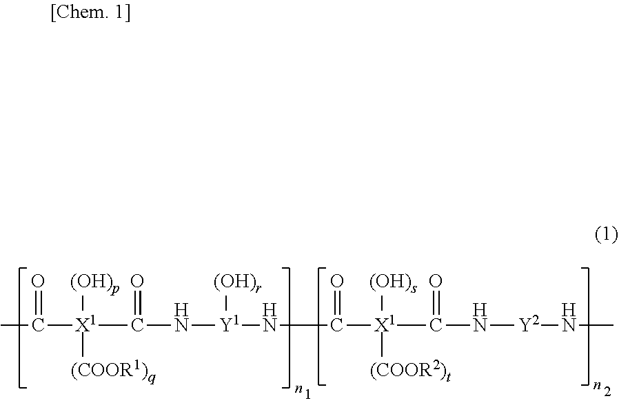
CC([X1](C(N[Y1](NC([X1](C(N[Y2]NC)=O)([(OH)s])[(COOR2)t])=O)[(OH)r])=O)([(OH)p])[(COOR1)q])=O
